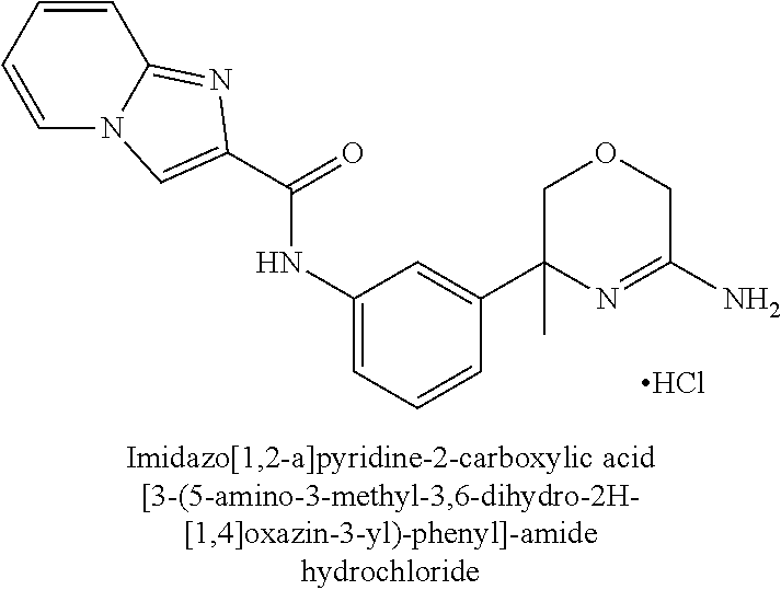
Cl.C(=O)(NC1=CC=CC(C2(C)N=C(N)COC2)=C1)C1=CN2C=CC=CC2=N1
